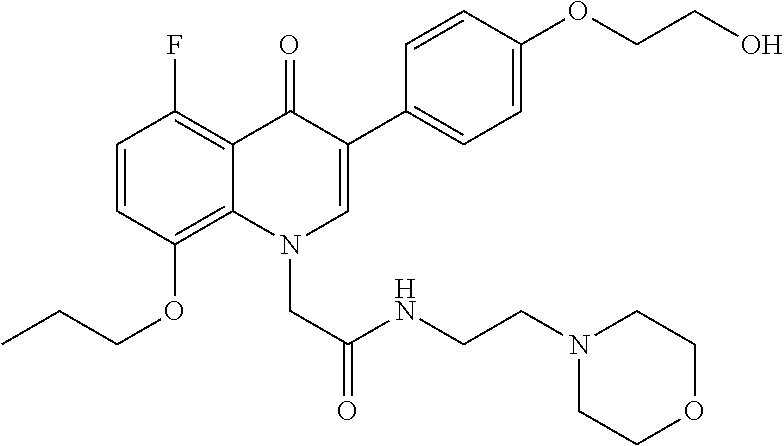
C1=CC(OCCC)=C2C(=C1F)C(=O)C(C1=CC=C(OCCO)C=C1)=CN2CC(NCCN1CCOCC1)=O
